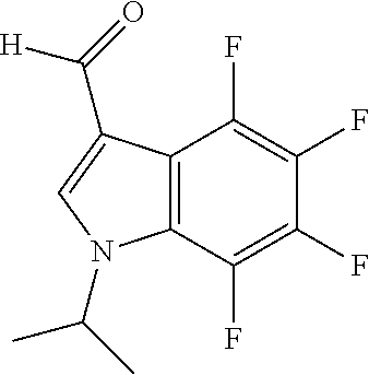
C12=C(C(F)=C(F)C(F)=C1F)N(C(C)C)C=C2C(=O)[H]
